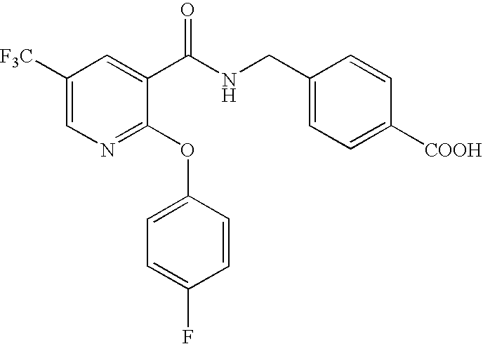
C1([F3C])=CN=C(OC2=CC=C(F)C=C2)C(C(NCC2=CC=C([COOH])C=C2)=O)=C1
